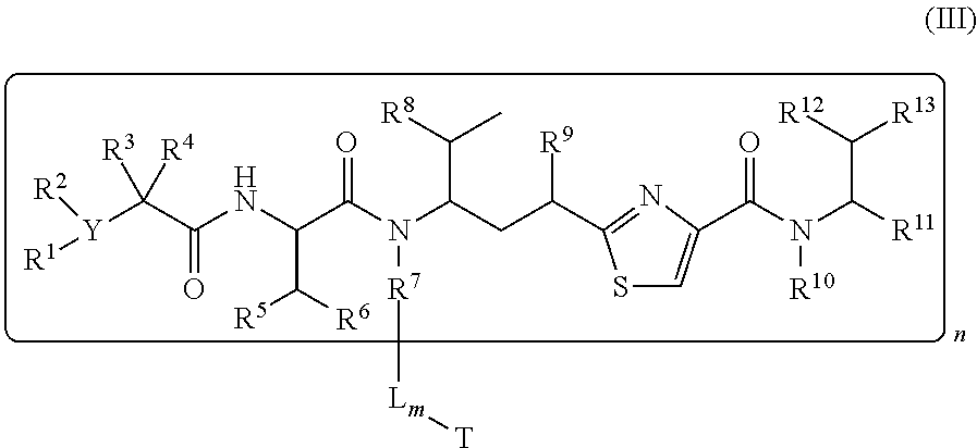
[Y](C(C(=O)NC(C([R5])[R6])C(N([R7][Lm][T])C(C([R8])C)CC([R9])C1=NC(C(N([R10])C(C([R13])[R12])[R11])=O)=CS1)=O)([R3])[R4])([R1])[R2]
